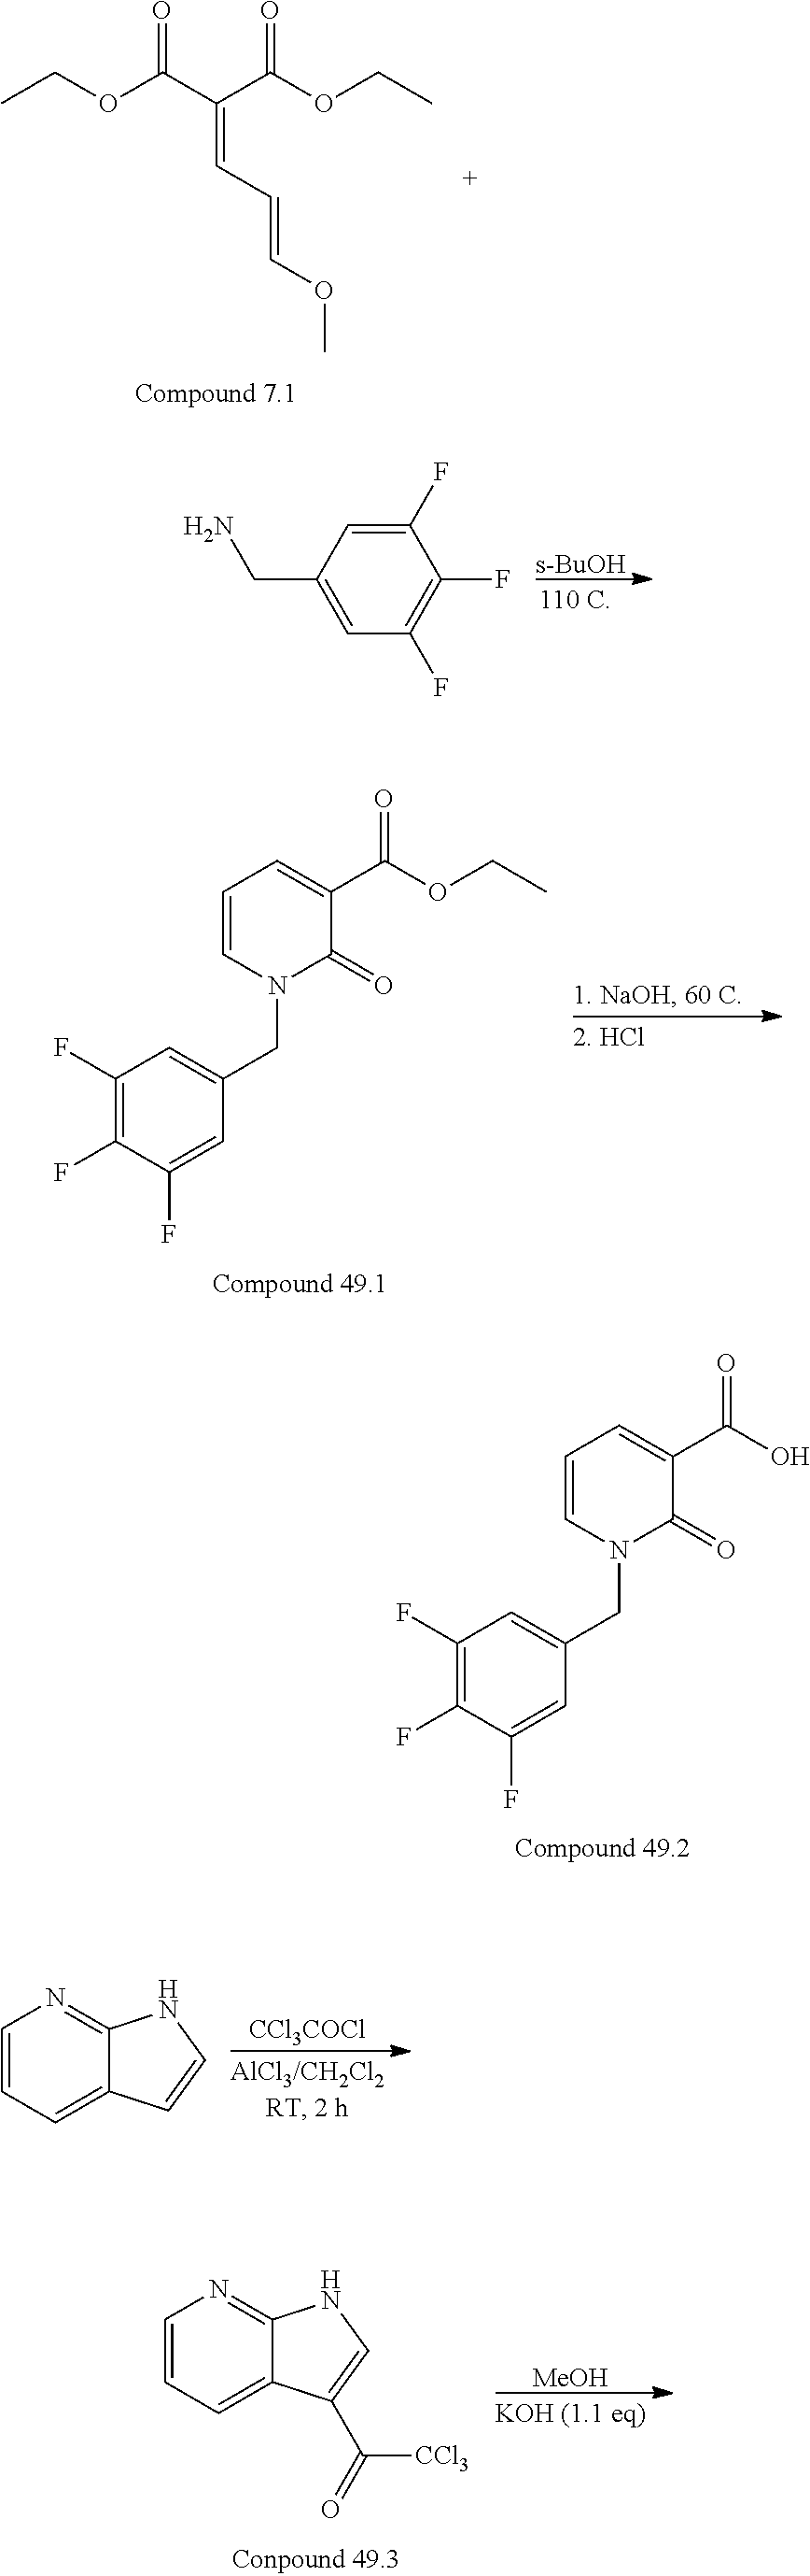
CCOC(C(C(OCC)=O)=CC=COC)=O.[s-BuOH].C1(F)=CC(CN)=CC(F)=C1F.C1=CN(CC2=CC(F)=C(F)C(F)=C2)C(=O)C(C(OCC)=O)=C1.C1=CN(CC2=CC(F)=C(F)C(F)=C2)C(=O)C(C(O)=O)=C1.[CCl3COCl].C1=CC=C2C(=N1)NC=C2.[MeOH].C1=CC=C2C(=N1)NC=C2C(=O)[CCl3]
